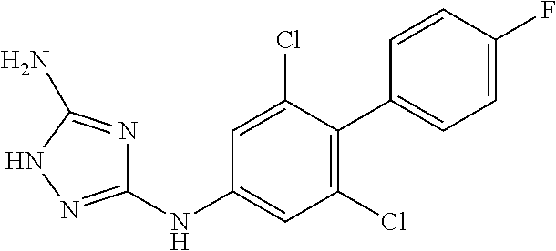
C1(NC2=CC(Cl)=C(C3=CC=C(F)C=C3)C(Cl)=C2)=NNC(N)=N1
